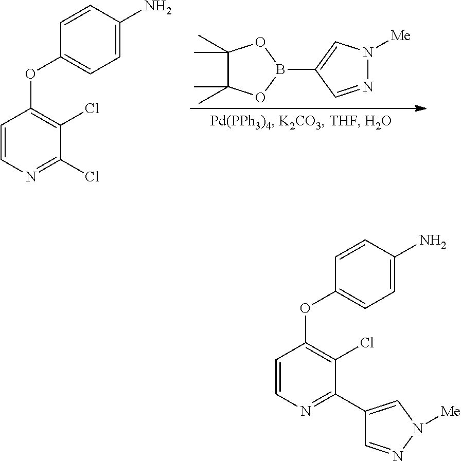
C1(C)(C)C(C)(C)OB(C2=CN([Me])N=C2)O1.C1=CC(N)=CC=C1OC1=C(Cl)C(Cl)=NC=C1.C1=CC(N)=CC=C1OC1=C(Cl)C(C2=CN([Me])N=C2)=NC=C1
